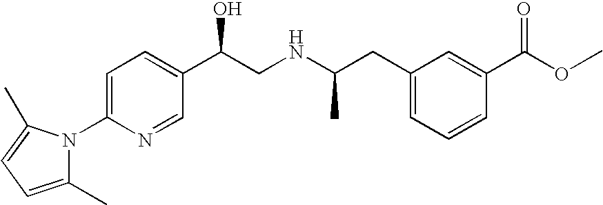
N1(C2=CC=C(C(CNC(CC3=CC=CC(C(OC)=O)=C3)C)O)C=N2)C(C)=CC=C1C
